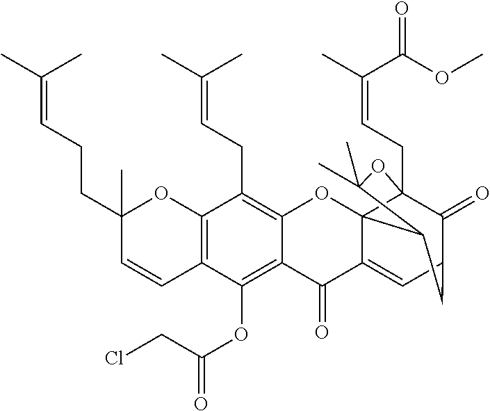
C12=C(C(OC(=O)CCl)=C3C(=C1CC=C(C)C)OC14C(=CC5C(=O)C1(CC=C(C(=O)OC)C)OC(C)(C)C4C5)C3=O)C=CC(CCC=C(C)C)(C)O2
